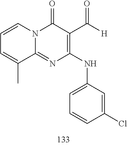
C1=CC=C(C)C2=NC(NC3=CC=CC(Cl)=C3)=C(C([H])=O)C(=O)N12
